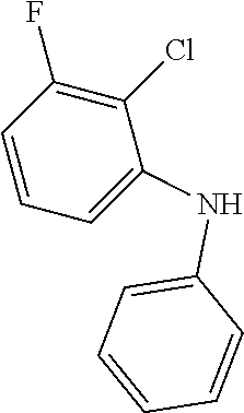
C1(Cl)=C(F)C=CC=C1NC1=CC=CC=C1
